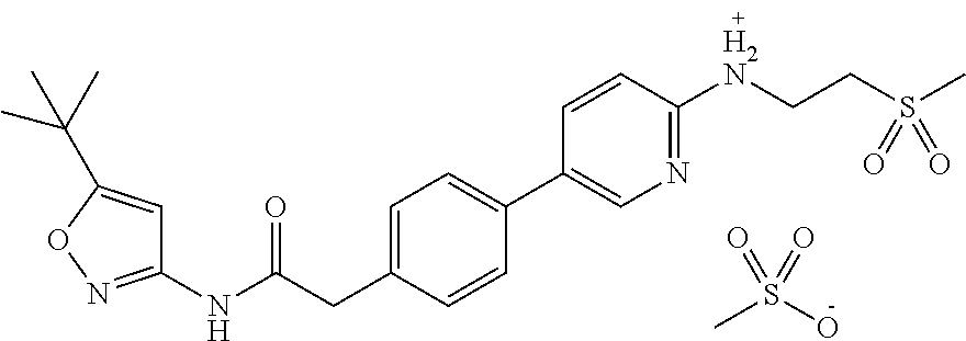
CS(O)(=O)=O.C1(NC(CC2=CC=C(C3=CN=C([H2N]CCS(C)(=O)=O)C=C3)C=C2)=O)=NOC(C(C)(C)C)=C1
